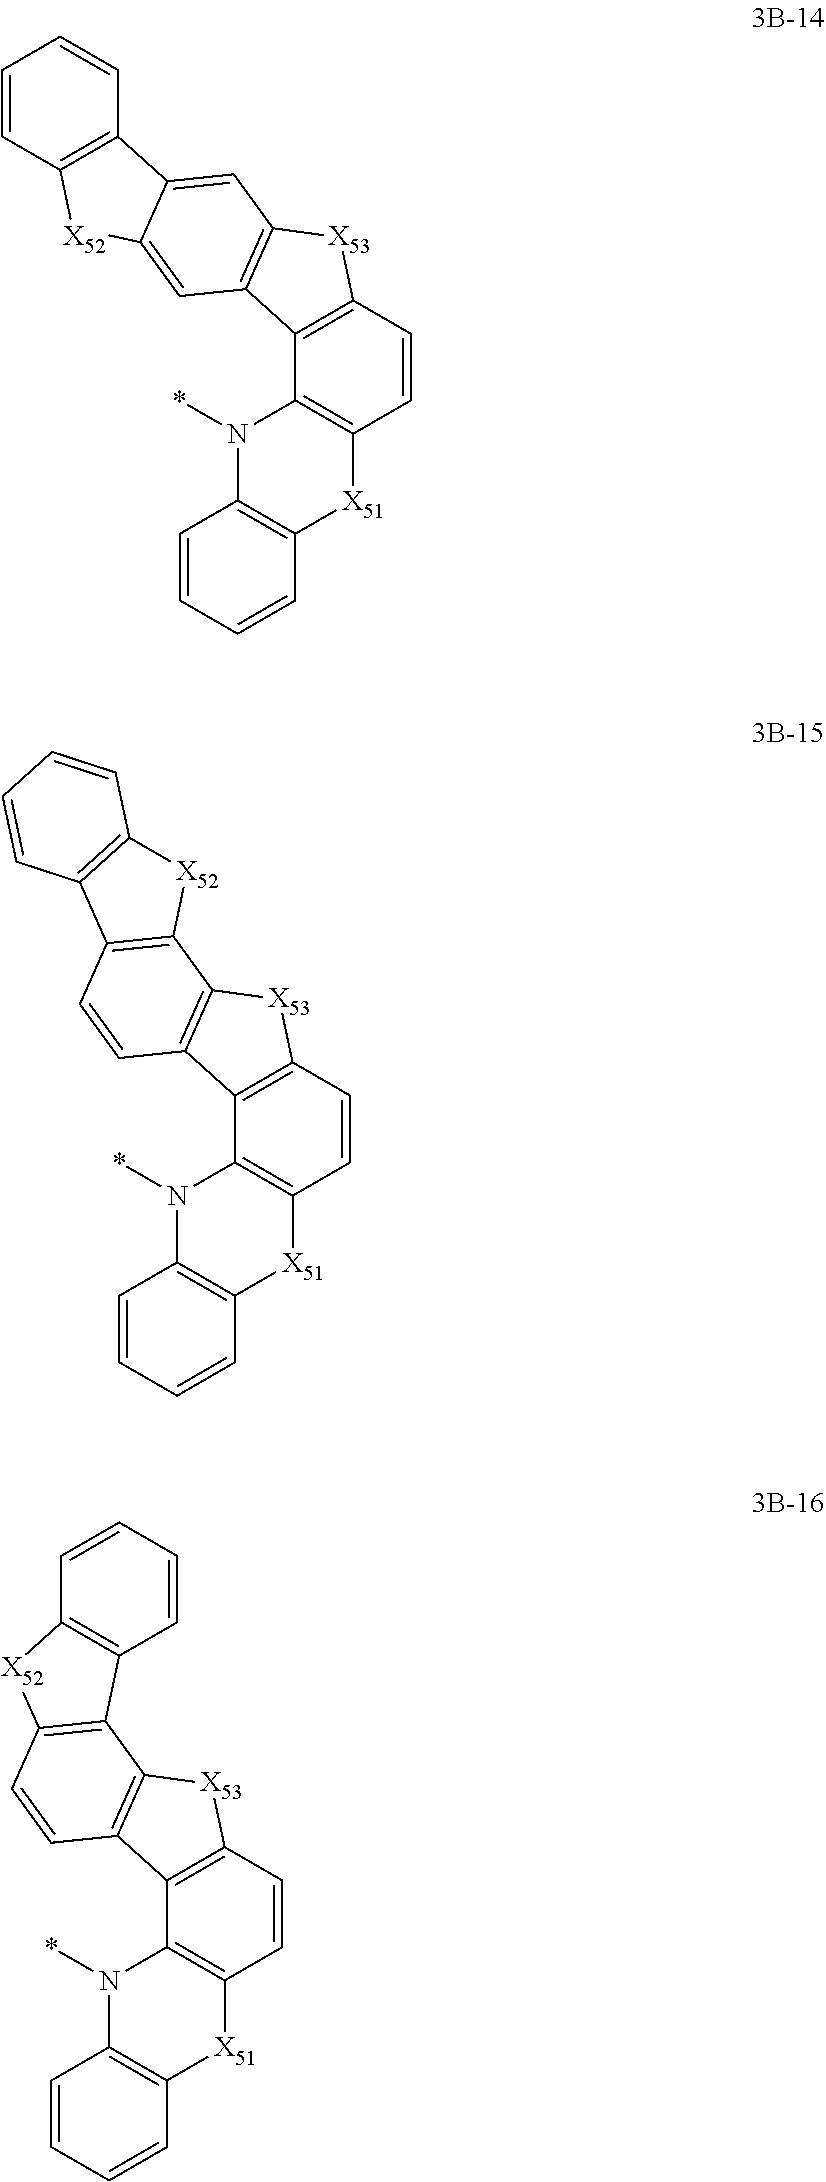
C12=C([X51]C3=C(N1*)C=CC=C3)C=CC1=C2C2=C([X53]1)C=C1C(=C2)[X52]C2=C1C=CC=C2.C12=C([X51]C3=C(N1*)C=CC=C3)C=CC1=C2C2=C([X53]1)C1=C(C=C2)C2=C([X52]1)C=CC=C2.C12=C([X51]C3=C(N1*)C=CC=C3)C=CC1=C2C2=C([X53]1)C1=C(C=C2)[X52]C2=C1C=CC=C2
